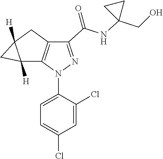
C1=C(N2N=C(C(NC3(CO)CC3)=O)C3=C2C2([H])C([H])(C2)C3)C(Cl)=CC(Cl)=C1
